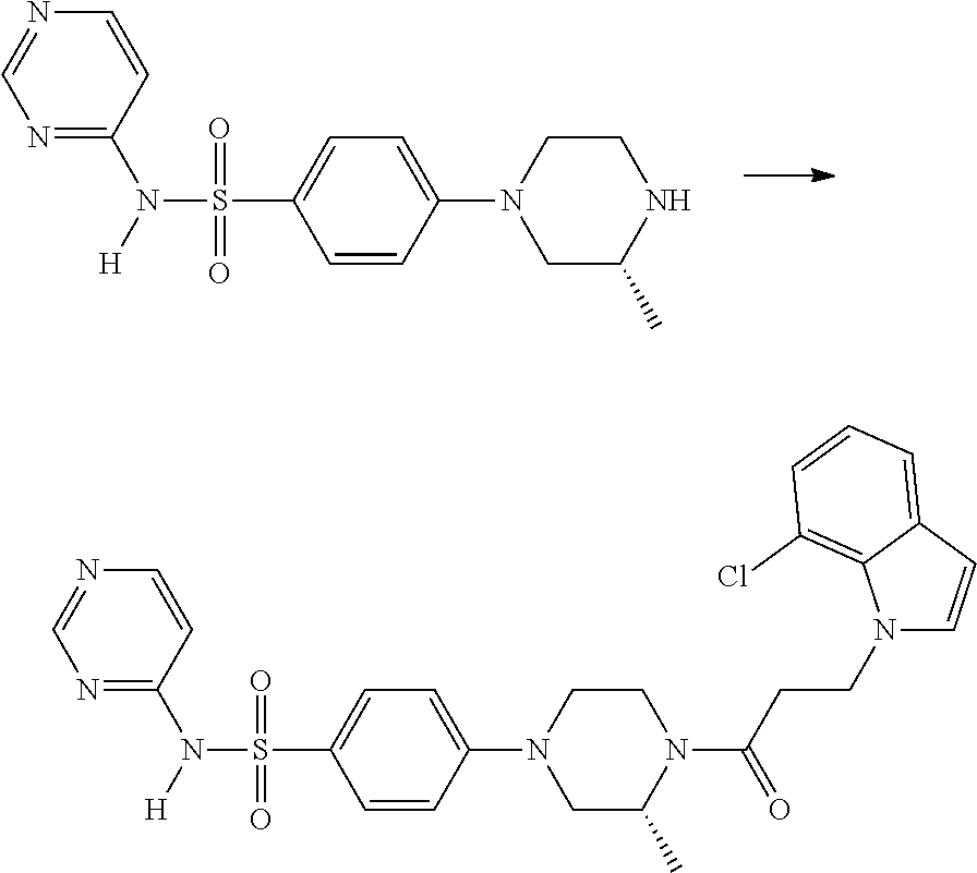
C1(N2CC(C)NCC2)=CC=C(S(N([H])C2=NC=NC=C2)(=O)=O)C=C1.C1(N2CC(C)N(C(CCN3C4=C(Cl)C=CC=C4C=C3)=O)CC2)=CC=C(S(N([H])C2=NC=NC=C2)(=O)=O)C=C1
